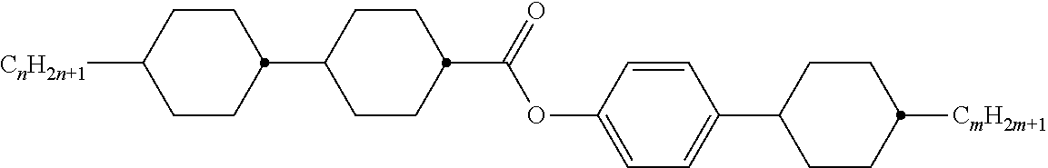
C1C([CnH2n+1])CCC(C2CCC(C(OC3=CC=C(C4CCC([CmH2m+1])CC4)C=C3)=O)CC2)C1
